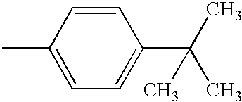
C1=CC(C)=CC=C1C(C)(C)C
